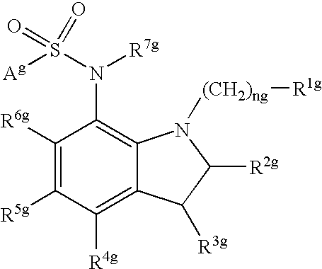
C1([R6g])=C([R5g])C([R4g])=C2C(=C1N(S([Ag])(=O)=O)[R7g])N([(CH2)ng][R1g])C([R2g])C2[R3g]
